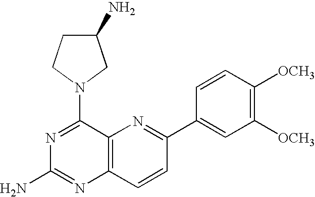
N1=C(N2CC(N)CC2)C2=C(N=C1N)C=CC(C1=CC([OCH3])=C([OCH3])C=C1)=N2
